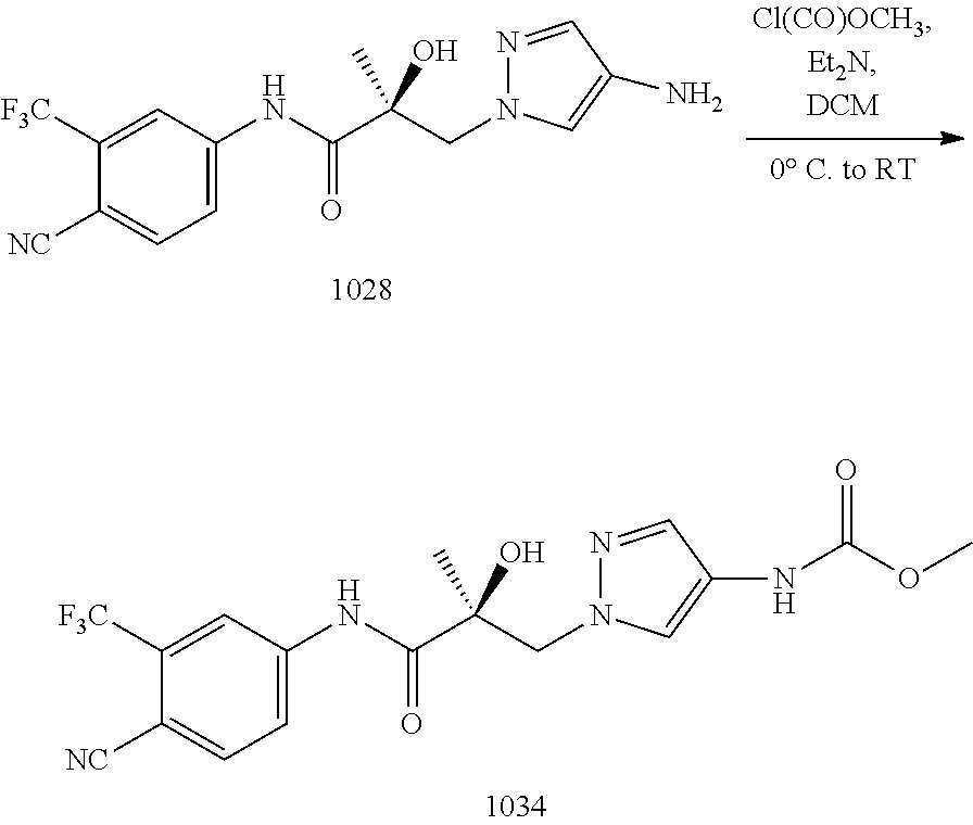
C1=C(NC(C(CN2N=CC(N)=C2)(C)O)=O)C=C([F3C])C([NC])=C1.C1=C(NC(C(CN2N=CC(NC(OC)=O)=C2)(C)O)=O)C=C([F3C])C([NC])=C1
